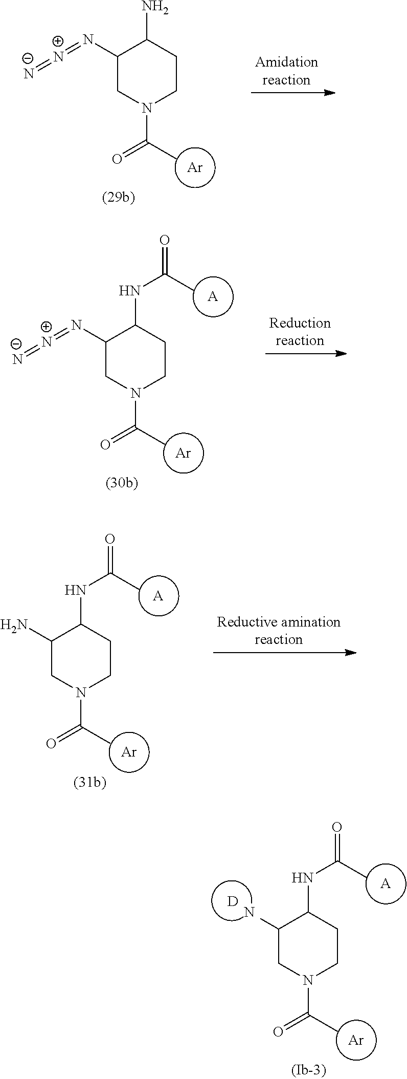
[Ar].C1(N)CN(C(C)=O)CCC1NC(C)=O.[A].[D].[Ar].C1(N=[N+]=[N-])CN(C(C)=O)CCC1N.[Ar].C1(N=[N+]=[N-])CN(C(C)=O)CCC1NC(C)=O.[A].[Ar].C1(N)CN(C(C)=O)CCC1NC(C)=O.[A]
